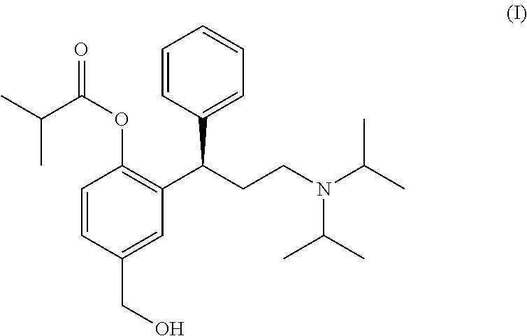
C1=CC(CO)=CC(C(CCN(C(C)C)C(C)C)C2=CC=CC=C2)=C1OC(=O)C(C)C
